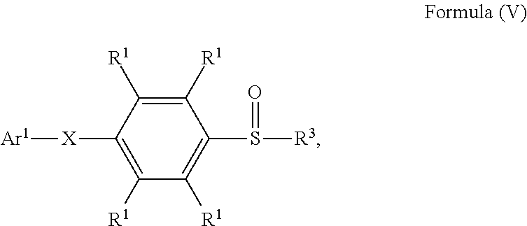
C1([R1])=C([R1])C([X][Ar1])=C([R1])C([R1])=C1S(=O)[R3]
